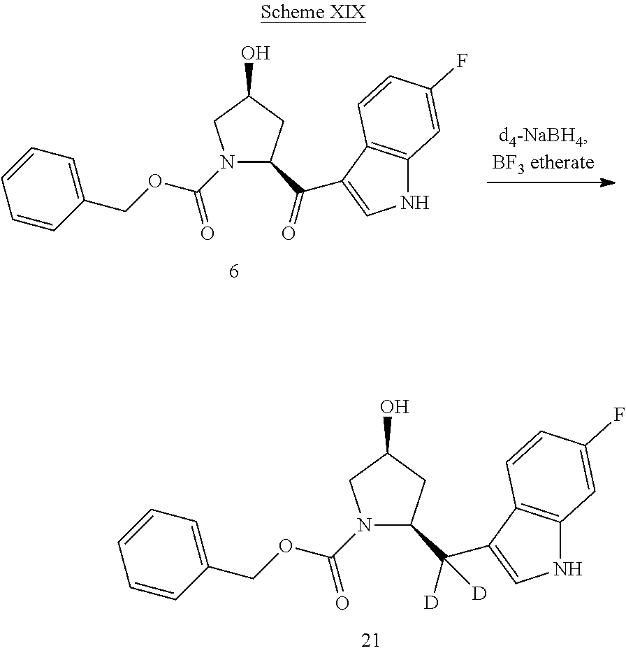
N1(C(OCC2=CC=CC=C2)=O)C(C(=O)C2=CNC3=C2C=CC(F)=C3)CC(O)C1.N1(C(OCC2=CC=CC=C2)=O)C(C([D])(C2=CNC3=C2C=CC(F)=C3)[D])CC(O)C1
